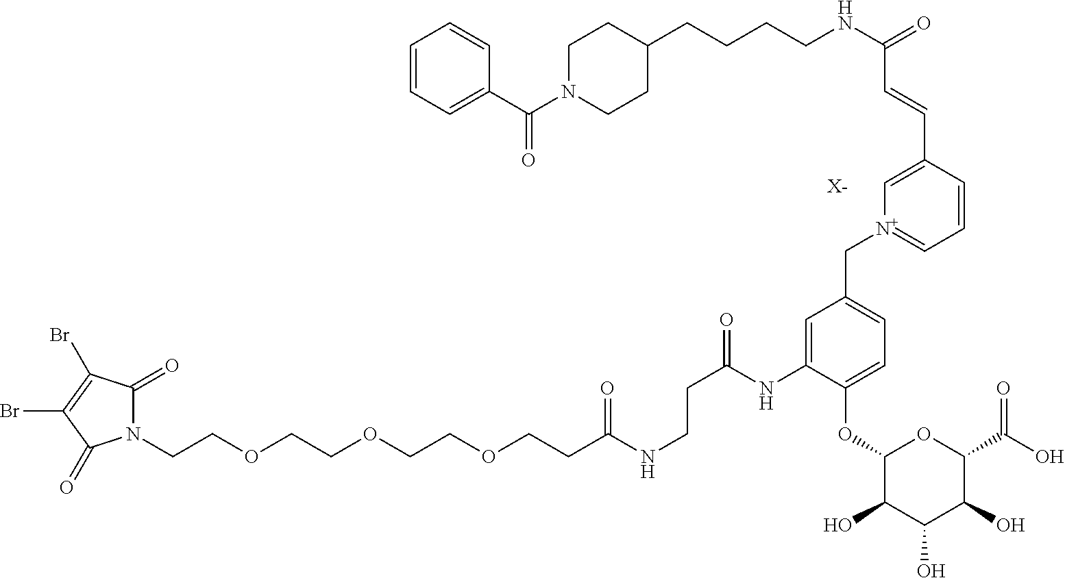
N1(CCOCCOCCOCCC(NCCC(=O)NC2=CC(C[N+]3=CC=CC(C=CC([HN]CCCCC4CCN(C(C5=CC=CC=C5)=O)CC4)=O)=C3)=CC=C2OC2C(O)C(O)C(O)C(C(O)=O)O2)=O)C(=O)C(Br)=C(Br)C1=O.[X-]
